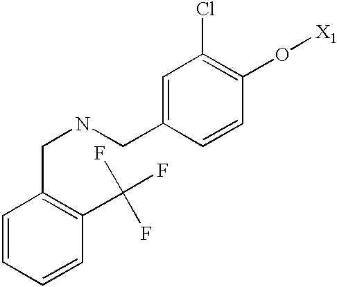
C(NCC1=CC(Cl)=C(O[X1])C=C1)C1=C(C(F)(F)F)C=CC=C1
